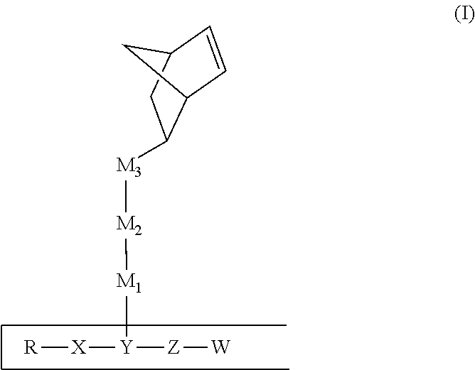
[R][X][Y]([Z][W])[M1][M2][M3]C1C2C=CC(C1)C2
